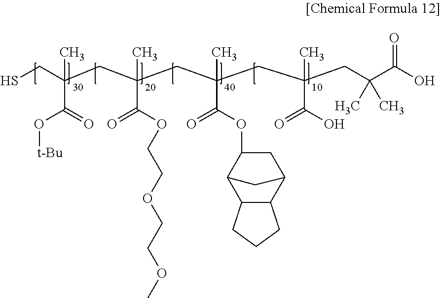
SCC(CC(CC(CC(CC(C(O)=O)(C)C)(C)C(O)=O)(C)C(OC1C2C3C(C(C1)C2)CCC3)=O)(C(OCCOCCOC)=O)C)(C(=O)O[t-Bu])C
